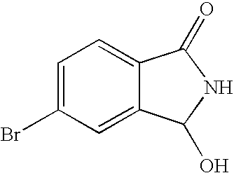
C1=C(Br)C=C2C(=C1)C(=O)NC2O
